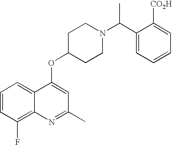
C1=CC(F)=C2C(=C1)C(OC1CCN(C(C3=CC=CC=C3[CO2H])C)CC1)=CC(C)=N2
